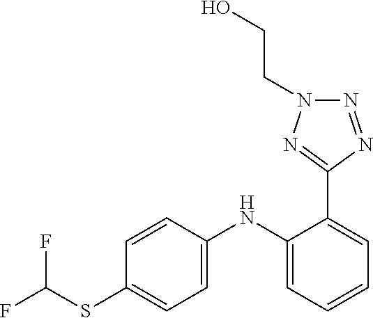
C1=CC(SC(F)F)=CC=C1NC1=CC=CC=C1C1=NN(CCO)N=N1
